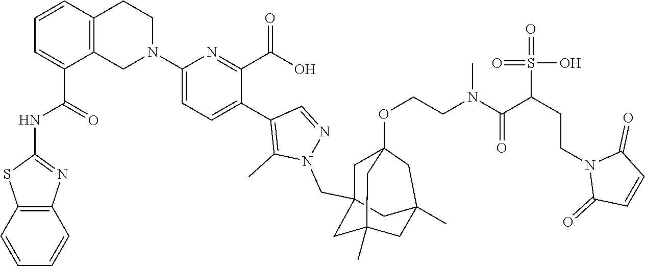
C12=C(C=CC=C1)SC(NC(C1=CC=CC3=C1CN(C1=CC=C(C4=C(C)N(CC56CC7(OCCN(C(C(CCN8C(=O)C=CC8=O)S(=O)(O)=O)=O)C)CC(C)(CC(C)(C7)C5)C6)N=C4)C(C(O)=O)=N1)CC3)=O)=N2
